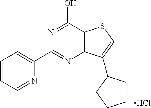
N1=C(C2=CC=CC=N2)N=C(O)C2=C1C(C1CCCC1)=CS2.Cl
